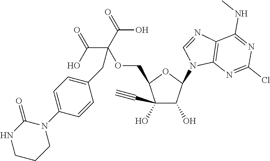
C(C(OCC1C(O)(C#C)C(O)C(N2C3=C(N=C2)C(NC)=NC(Cl)=N3)O1)(C(O)=O)C(O)=O)C1=CC=C(N2C(=O)NCCC2)C=C1
